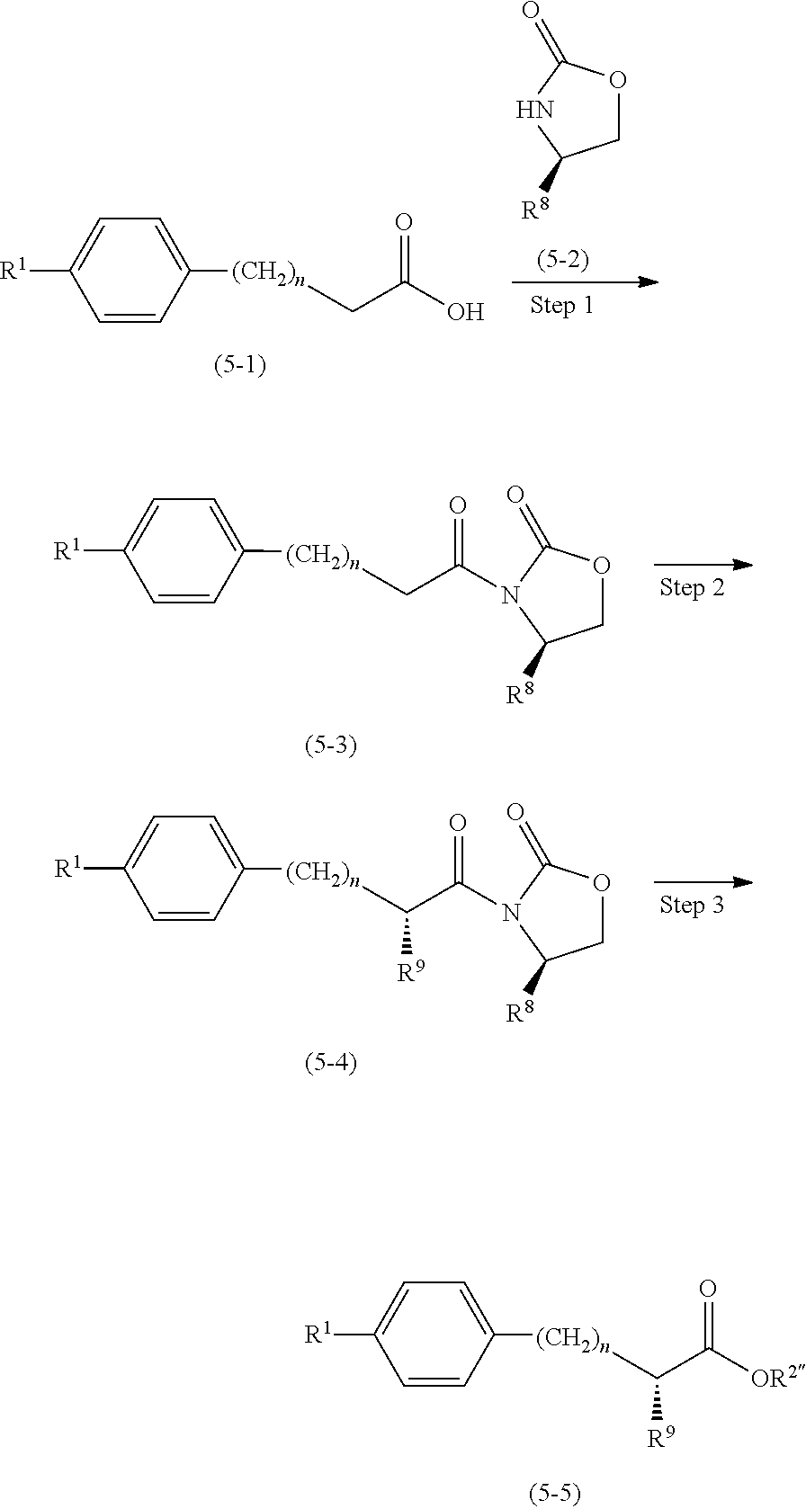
[(CH2)n](C1=CC=C([R1])C=C1)CC(=O)N1C(=O)OCC1[R8].[(CH2)n](C1=CC=C([R1])C=C1)C(C(=O)N1C(=O)OCC1[R8])[R9].[(CH2)n](C1=CC=C([R1])C=C1)C(C(=O)[OR2])[R9].[(CH2)n](C1=CC=C([R1])C=C1)CC(O)=O.C1OC(=O)NC1[R8]
